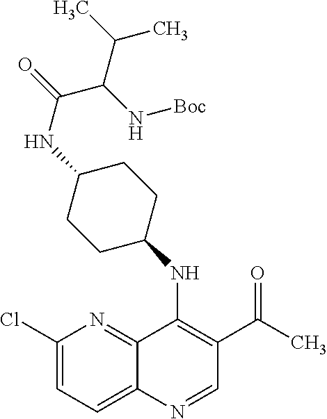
C1(Cl)=CC=C2C(=N1)C(NC1CCC(NC(C(C(C)C)N[Boc])=O)CC1)=C(C(=O)C)C=N2
